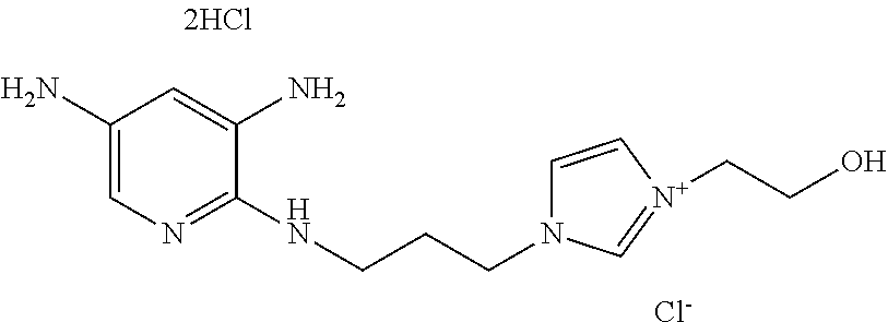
C1(N)=CN=C(NCCCN2C=C[N+](CCO)=C2)C(N)=C1.[Cl-]
